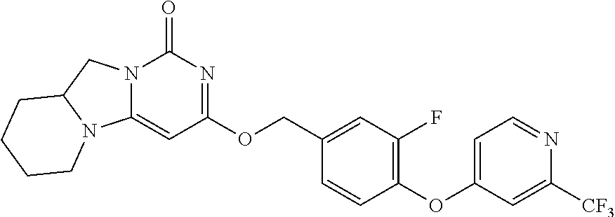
C1(OC2=CC=NC([CF3])=C2)=C(F)C=C(COC2=NC(=O)N3C(=C2)N2C(C3)CCCC2)C=C1
